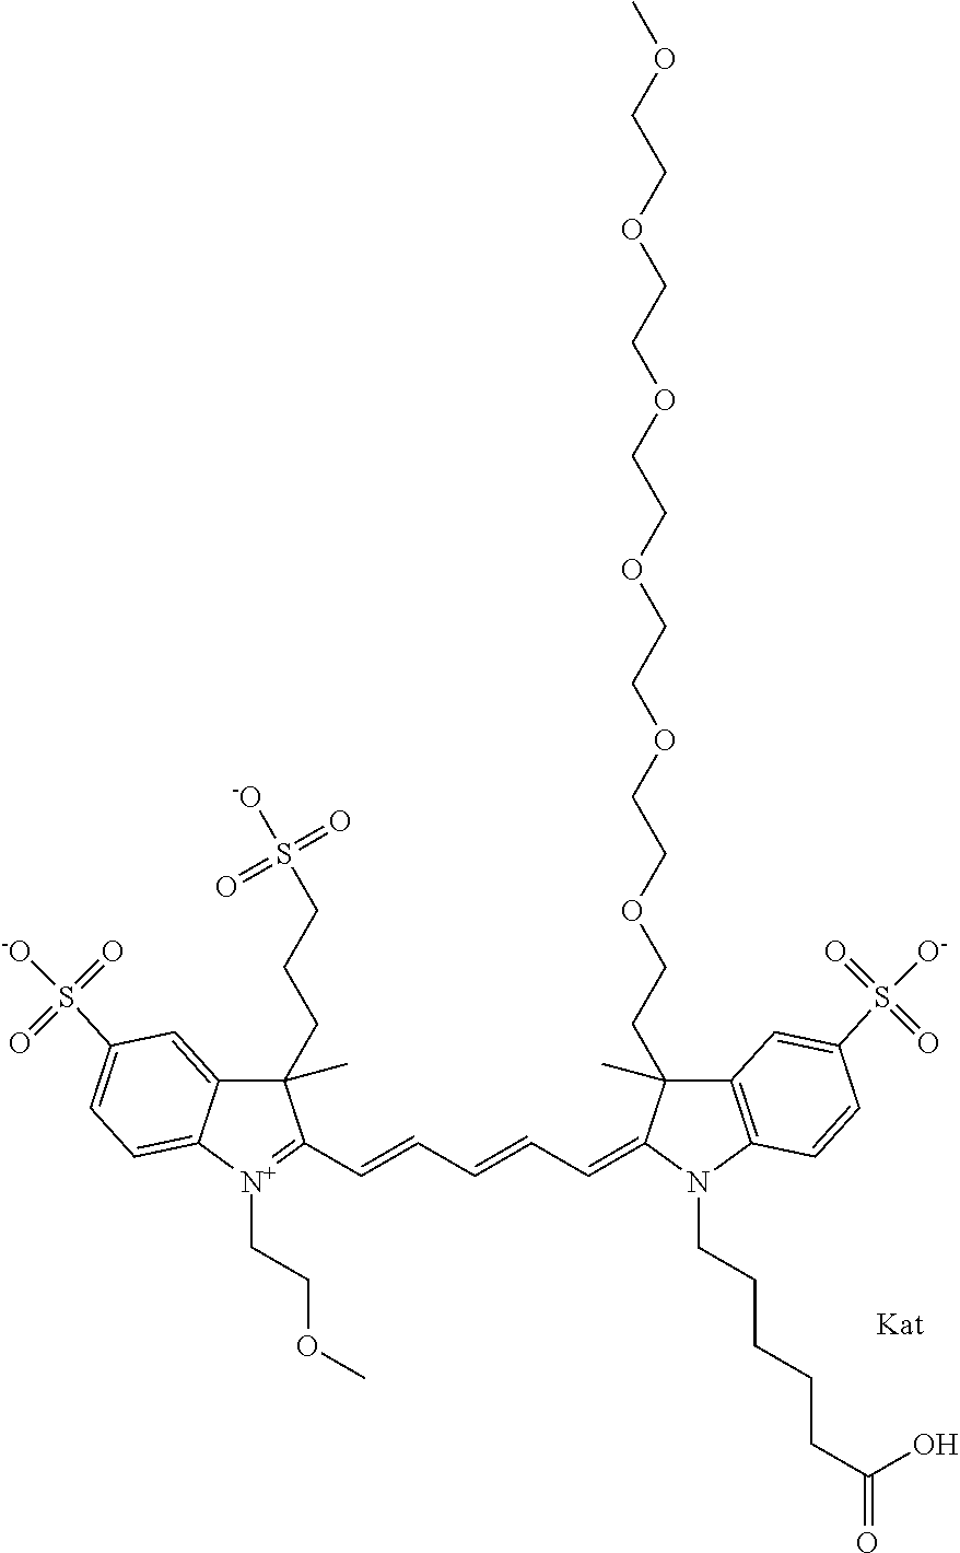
C1(CCCS([-O])(=O)=O)(C)C2=CC(S([-O])(=O)=O)=CC=C2[N+](CCOC)=C1C=CC=CC=C1C(C)(CCOCCOCCOCCOCCOCCOC)C2=C(N1CCCCCC(=O)O)C=CC(S([O-])(=O)=O)=C2
